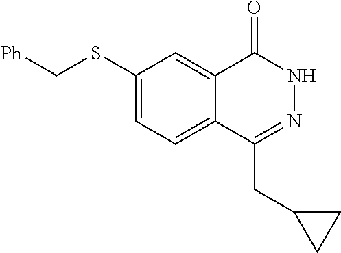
C1(SC[Ph])=CC=C2C(=C1)C(=O)NN=C2CC1CC1
